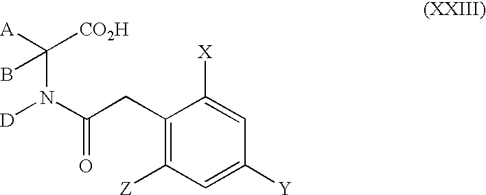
C1([Y])=CC([Z])=C(CC(N([D])C([A])([CO2H])B)=O)C([X])=C1
